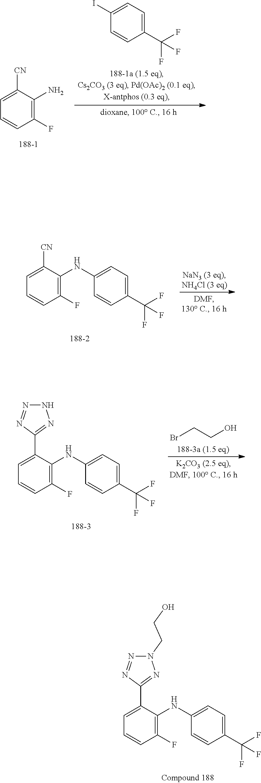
C1=C([CN])C(NC2=CC=C(C(F)(F)F)C=C2)=C(F)C=C1.BrCCO.C1=C(C2=NNN=N2)C(NC2=CC=C(C(F)(F)F)C=C2)=C(F)C=C1.C1=C(C2=NN(CCO)N=N2)C(NC2=CC=C(C(F)(F)F)C=C2)=C(F)C=C1.C1=C([CN])C(N)=C(F)C=C1.C1=CC(C(F)(F)F)=CC=C1I
